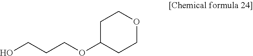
OCCCOC1CCOCC1
